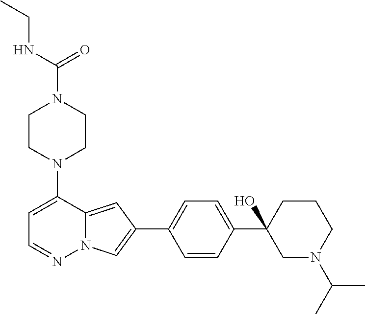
N1(C2=CC=NN3C2=CC(C2=CC=C(C4(O)CN(C(C)C)CCC4)C=C2)=C3)CCN(C(=O)NCC)CC1
